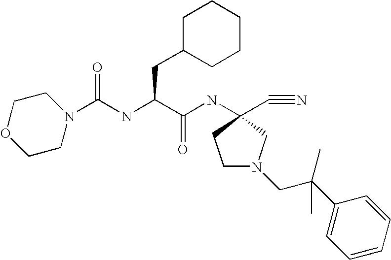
N1(C(NC(C(NC2(C#N)CN(CC(C3=CC=CC=C3)(C)C)CC2)=O)CC2CCCCC2)=O)CCOCC1
